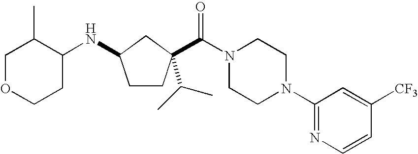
C1OCCC(NC2CCC(C(=O)N3CCN(C4=NC=CC([CF3])=C4)CC3)(C(C)C)C2)C1C
